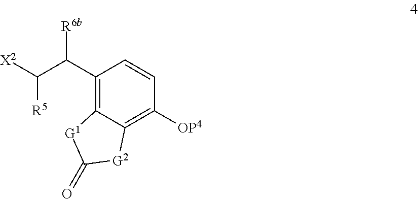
[X2]C(C(C1=C2C(=C([OP4])C=C1)[G2]C(=O)[G1]2)[R6b])[R5]
